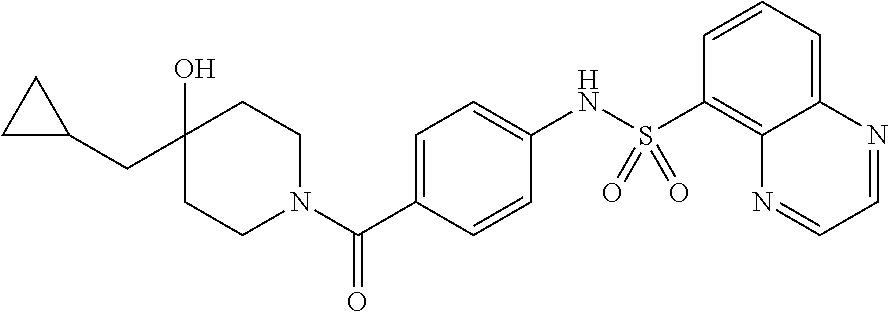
C12=CC=CC(S(NC3=CC=C(C(N4CCC(O)(CC5CC5)CC4)=O)C=C3)(=O)=O)=C1N=CC=N2
